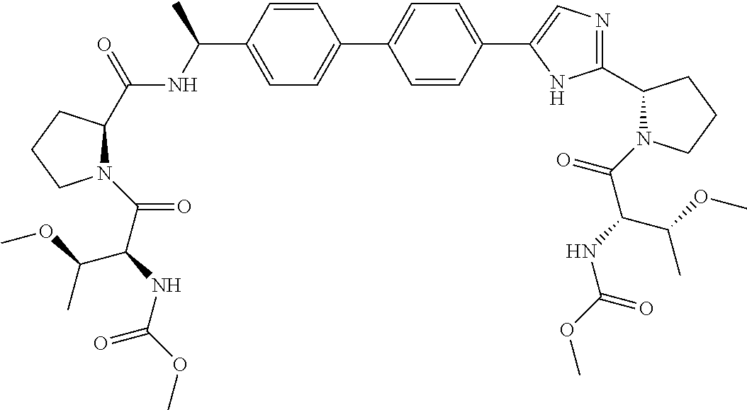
C1=CC(C(NC(C2N(C(C(C(OC)C)NC(=O)OC)=O)CCC2)=O)C)=CC=C1C1=CC=C(C2=CN=C(C3N(C(C(NC(OC)=O)C(OC)C)=O)CCC3)N2)C=C1
